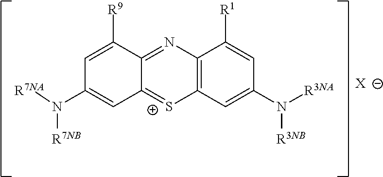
[X].[R7NA]N(C1=CC2=[S+]C3=C(N=C2C([R9])=C1)C([R1])=CC(N([R3NB])[R3NA])=C3)[R7NB]
